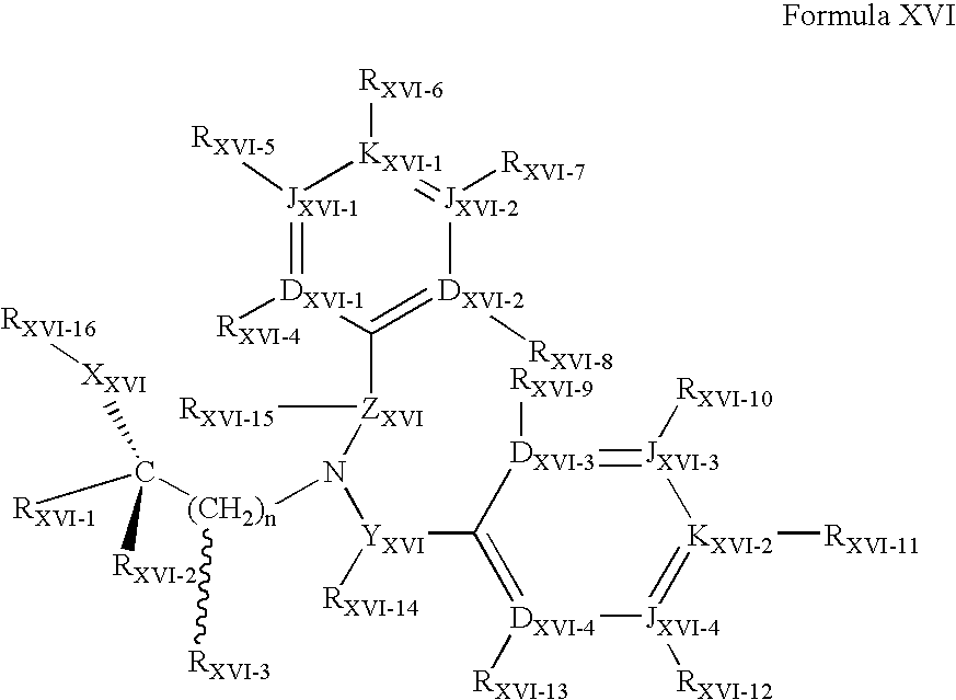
[JXVI-1]1([RXVI-5])=[DXVI-1]([RXVI-4])C([ZXVI]([RXVI-15])N([YXVI](C2=[DXVI-4]([RXVI-13])[JXVI-4]([RXVI-12])=[KXVI-2]([RXVI-11])[JXVI-3]([RXVI-10])=[DXVI-3]2[RXVI-9])[RXVI-14])[(CH2)n](C([RXVI-1])([RXVI-2])[XXVI][RXVI-16])[RXVI-3])=[DXVI-2]([RXVI-8])[JXVI-2]([RXVI-7])=[KXVI-1]1[RXVI-6]
